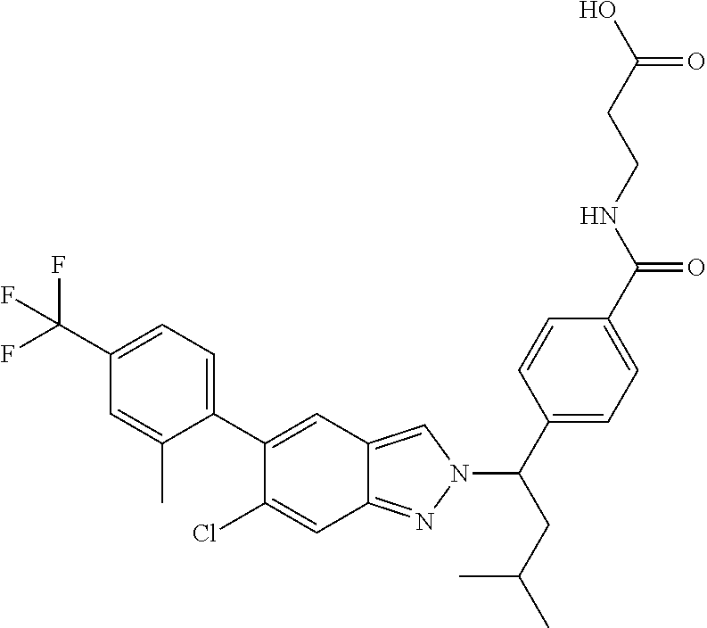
C1(C(F)(F)F)=CC=C(C2=CC3=CN(C(CC(C)C)C4=CC=C(C(NCCC(O)=O)=O)C=C4)N=C3C=C2Cl)C(C)=C1
